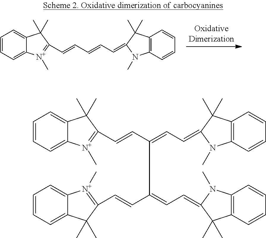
C1=CC=C2C(=C1)C(C)(C)C(C=CC=CC=C1C(C)(C)C3=C(C=CC=C3)N1C)=[N+]2C.C1=CC=C2C(=C1)C(C)(C)C(C=CC(=CC=C1C(C)(C)C3=C(C=CC=C3)N1C)C(C=CC1=[N+](C)C3=CC=CC=C3C1(C)C)=CC=C1C(C)(C)C3=C(C=CC=C3)N1C)=[N+]2C
